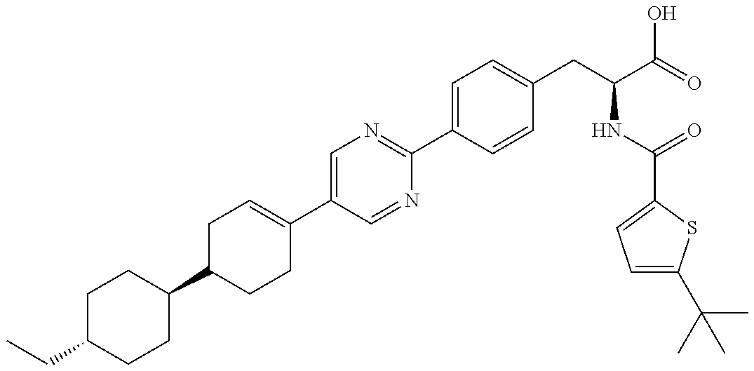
C(C1CCC(C2CCC(C3=CN=C(C4=CC=C(CC(NC(=O)C5=CC=C(C(C)(C)C)S5)C(=O)O)C=C4)N=C3)=CC2)CC1)C
